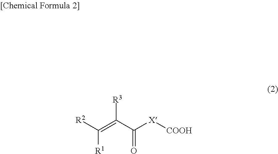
C([R1])([R2])=C(C([X][COOH])=O)[R3]
